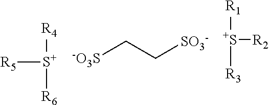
[R4][S+]([R5])[R6].[-O3S]CC[SO3-].[R1][S+]([R2])[R3]
